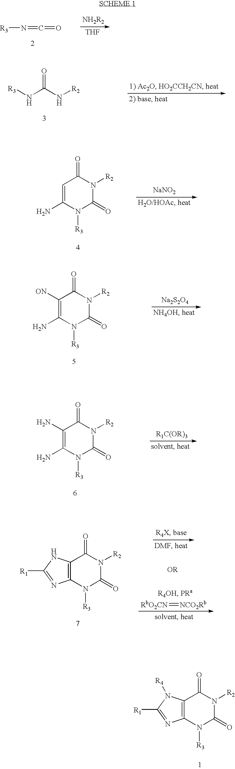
[R3]N=C=O.[THF].[R3]NC(N[R2])=O.C1=C(N)N([R3])C(=O)N([R2])C1=O.[NaNO2].C1([ON])=C(N)N([R3])C(=O)N([R2])C1=O.[Na2S2O4].C1(N)=C(N)N([R3])C(=O)N([R2])C1=O.C12=C(N([R3])C(=O)N([R2])C1=O)N=C([R1])N2.[RbO2CN]=[NCO2Rb].C12=C(N([R3])C(=O)N([R2])C1=O)N=C([R1])N2[R4]
